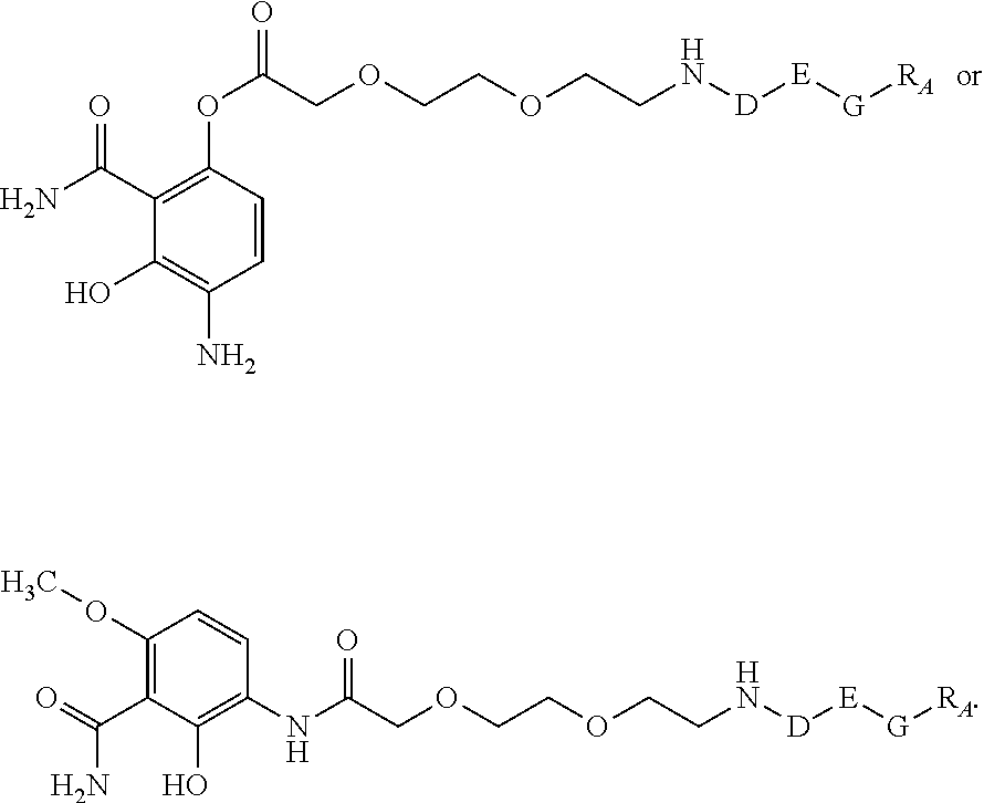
C1=CC(OC(COCCOCCN[D][E][G][RA])=O)=C(C(=O)N)C(O)=C1N.C1(OC)=C(C(N)=O)C(O)=C(NC(=O)COCCOCCN[D][E][G][RA])C=C1
